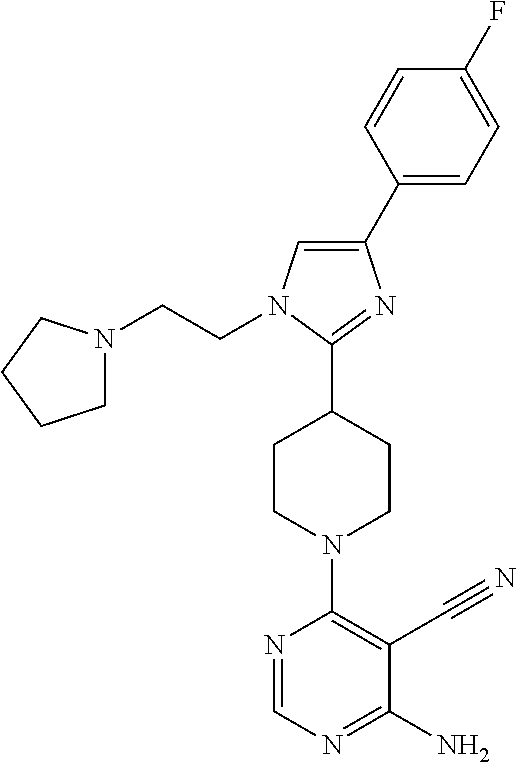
C1(C2=CC=C(F)C=C2)=CN(CCN2CCCC2)C(C2CCN(C3=C(C#N)C(N)=NC=N3)CC2)=N1
